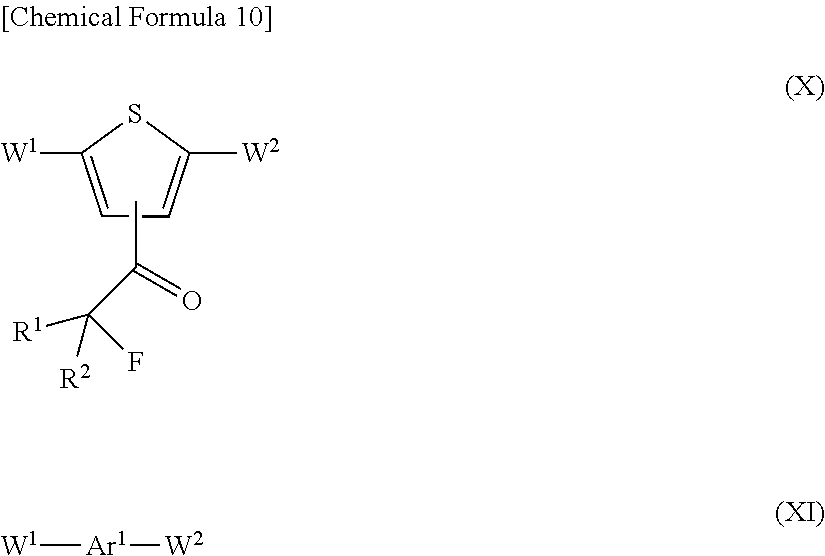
C1([W2])=CC=C([W1])S1.C(C)(=O)C([R1])([R2])F.[W1][Ar1][W2]
